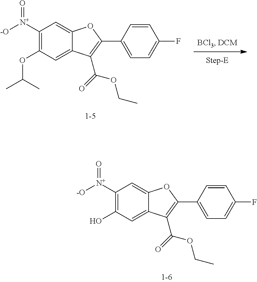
C1([N+]([-O])=O)=C(OC(C)C)C=C2C(=C1)OC(C1=CC=C(F)C=C1)=C2C(=O)OCC.C1([N+]([-O])=O)=C(O)C=C2C(=C1)OC(C1=CC=C(F)C=C1)=C2C(=O)OCC
